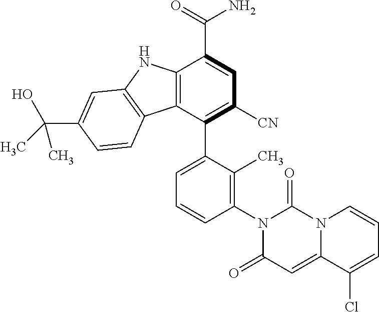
C12=C(C(C3=CC=CC(N4C(=O)C=C5N(C4=O)C=CC=C5Cl)=C3C)=C([CN])C=C1C(=O)N)C1=C(N2)C=C(C(C)(O)C)C=C1
